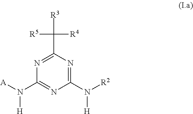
C1(N([A])[H])=NC(N([R2])[H])=NC(C([R3])([R4])[R5])=N1
